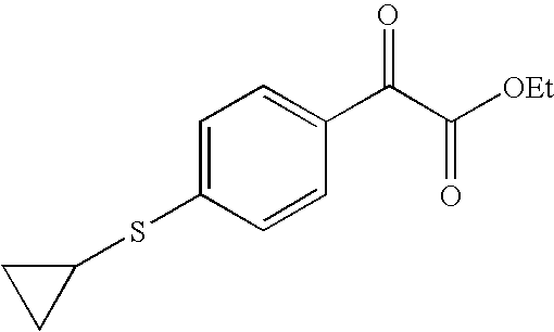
C1=C(SC2CC2)C=CC(C(C([OEt])=O)=O)=C1
